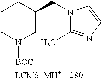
C1CN([BOC])CC(CN2C(C)=NC=C2)C1
